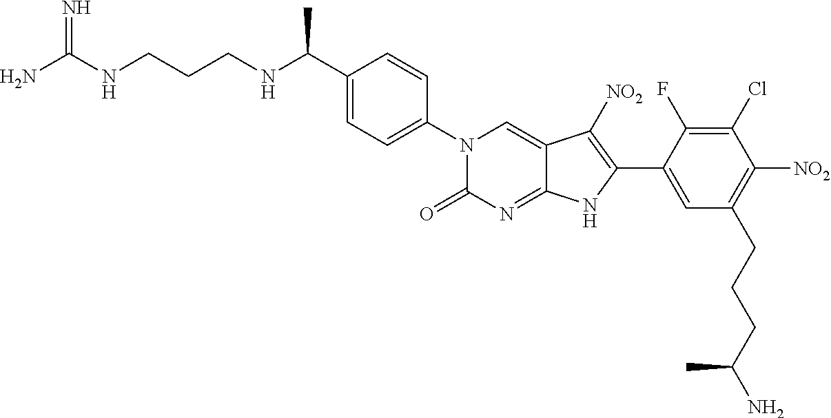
NC(NCCCNC(C1=CC=C(N2C(=O)N=C3C(=C2)C([NO2])=C(C2=CC(CCCC(N)C)=C([NO2])C(Cl)=C2F)N3)C=C1)C)=N
